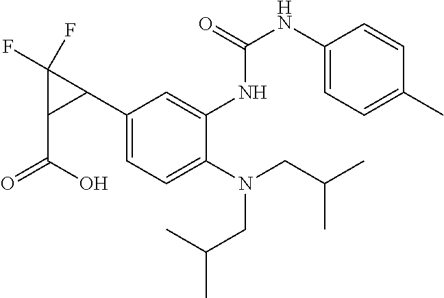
C1(C2C(F)(F)C2C(O)=O)=CC=C(N(CC(C)C)CC(C)C)C(NC(=O)NC2=CC=C(C)C=C2)=C1
